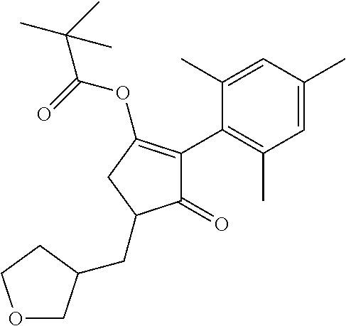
C1(=O)C(C2=C(C)C=C(C)C=C2C)=C(OC(=O)C(C)(C)C)CC1CC1COCC1
